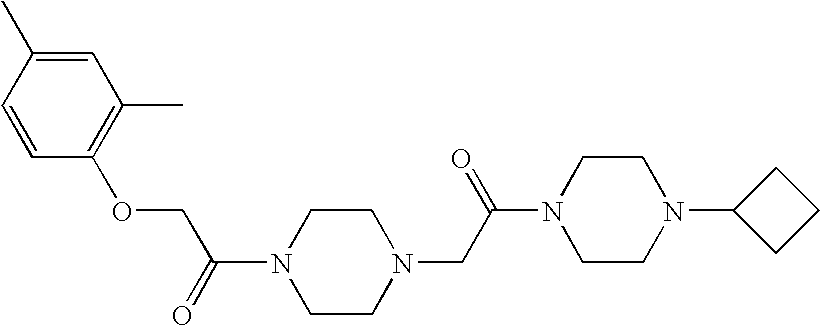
N1(C(=O)COC2=C(C)C=C(C)C=C2)CCN(CC(N2CCN(C3CCC3)CC2)=O)CC1
